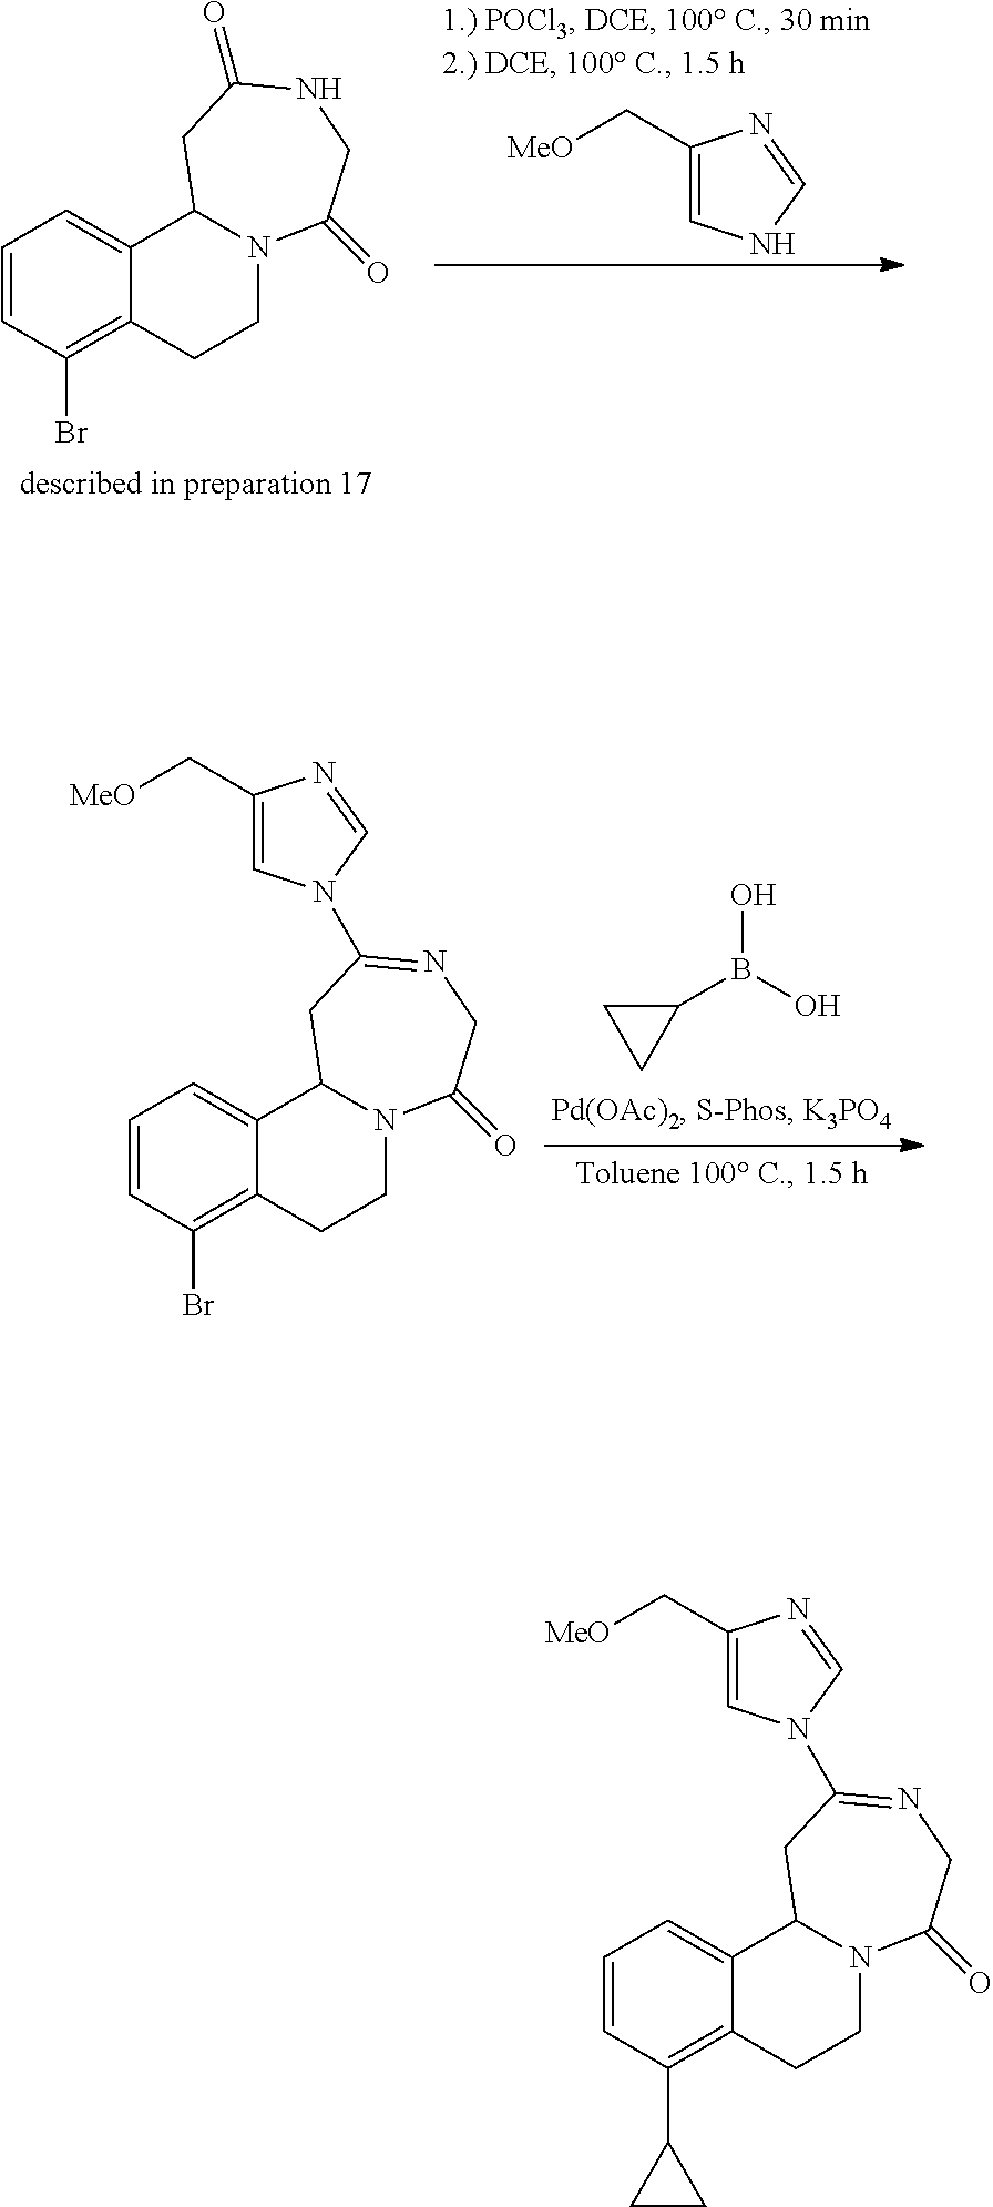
[MeO]CC1=CNC=N1.C1=CC(Br)=C2C(=C1)C1N(CC2)C(=O)CNC(=O)C1.C1(B(O)O)CC1.C1=CC(Br)=C2C(=C1)C1N(CC2)C(=O)CN=C(N2C=C(C[MeO])N=C2)C1.C1=CC(C2CC2)=C2C(=C1)C1N(CC2)C(=O)CN=C(N2C=C(C[MeO])N=C2)C1
